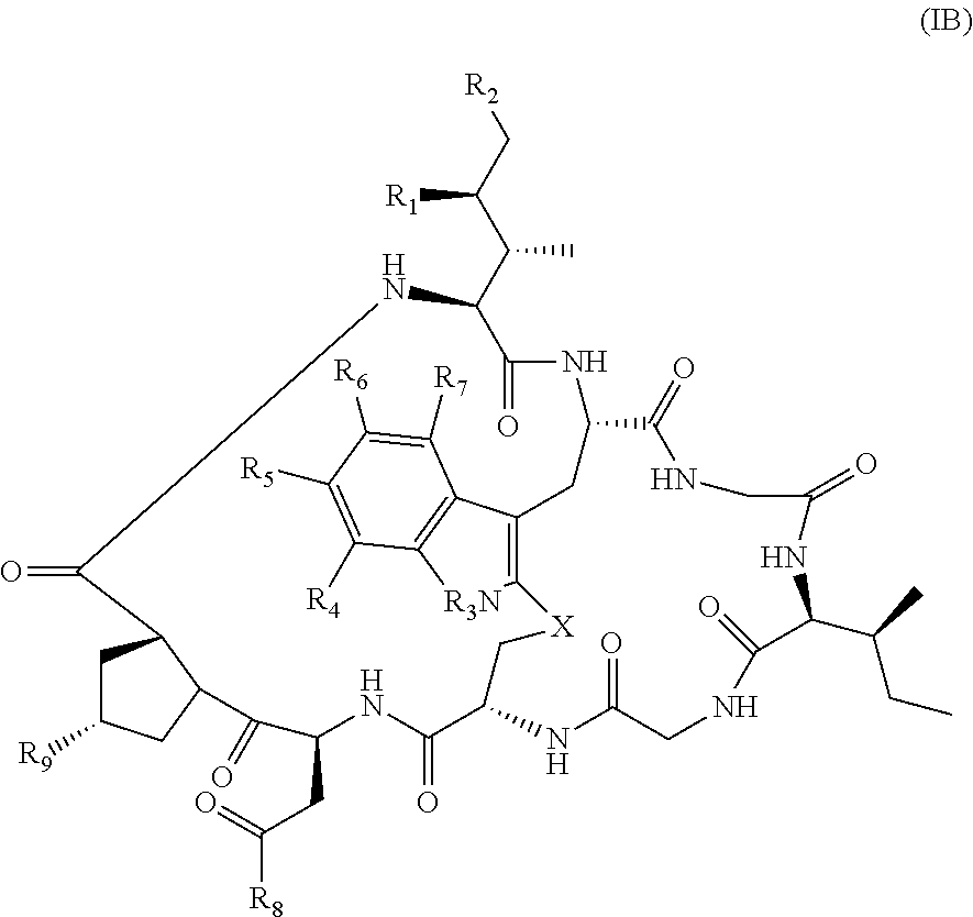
C12=C(C3=C([R3N]1)C([R4])=C([R5])C([R6])=C3[R7])CC1NC(=O)C(C(C(C[R2])[R1])C)NC(=O)C3CC([R9])CC3C(=O)C(CC([R8])=O)NC(=O)C(NC(=O)CNC(=O)C(C(C)CC)NC(=O)CNC1=O)C[X]2
